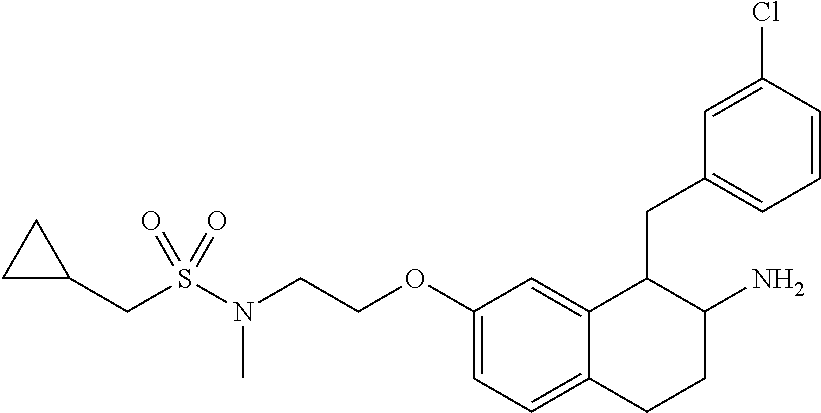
C1=C(OCCN(S(=O)(=O)CC2CC2)C)C=C2C(=C1)CCC(N)C2CC1=CC=CC(Cl)=C1
